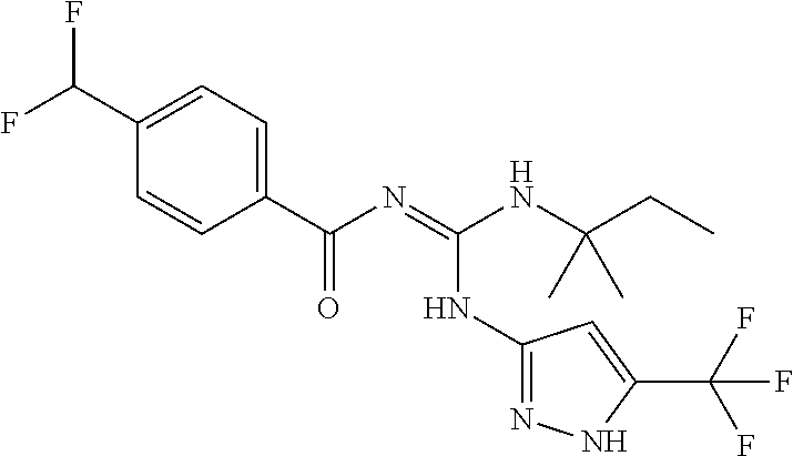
C1(C(F)F)=CC=C(C(N=C(NC(CC)(C)C)NC2=NNC(C(F)(F)F)=C2)=O)C=C1
